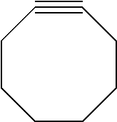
C1CCCC#CCC1
